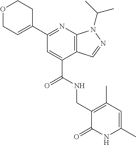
C1OCCC(C2=NC3=C(C(C(=O)NCC4=C(C)C=C(C)NC4=O)=C2)C=NN3C(C)C)=C1
